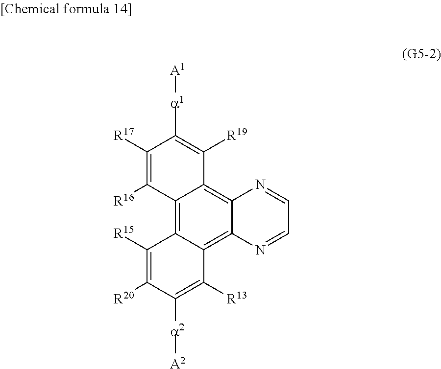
C1([R17])=C([R16])C2=C3C(=C4C(=C2C([R19])=C1[a1][A1])N=CC=N4)C([R13])=C([a2][A2])C([R20])=C3[R15]
